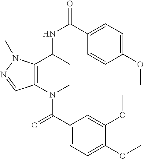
C1(C(=O)N2CCC(NC(=O)C3=CC=C(OC)C=C3)C3=C2C=NN3C)=CC=C(OC)C(OC)=C1
